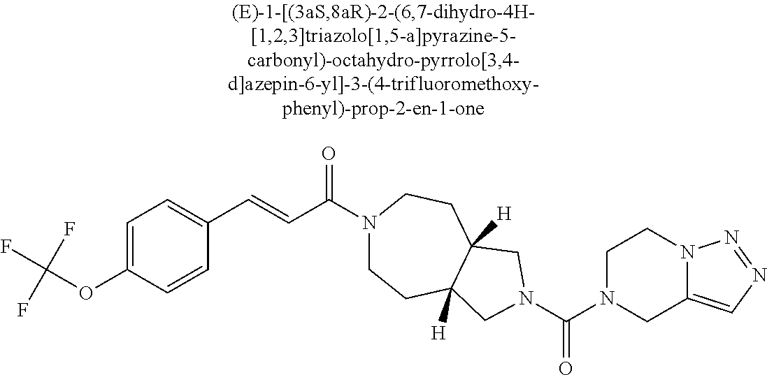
C1=CC(OC(F)(F)F)=CC=C1C=CC(N1CCC2([H])C([H])(CC1)CN(C(=O)N1CC3=CN=NN3CC1)C2)=O
